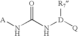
N(C(N[D]([Q])[R7])=O)[A]
